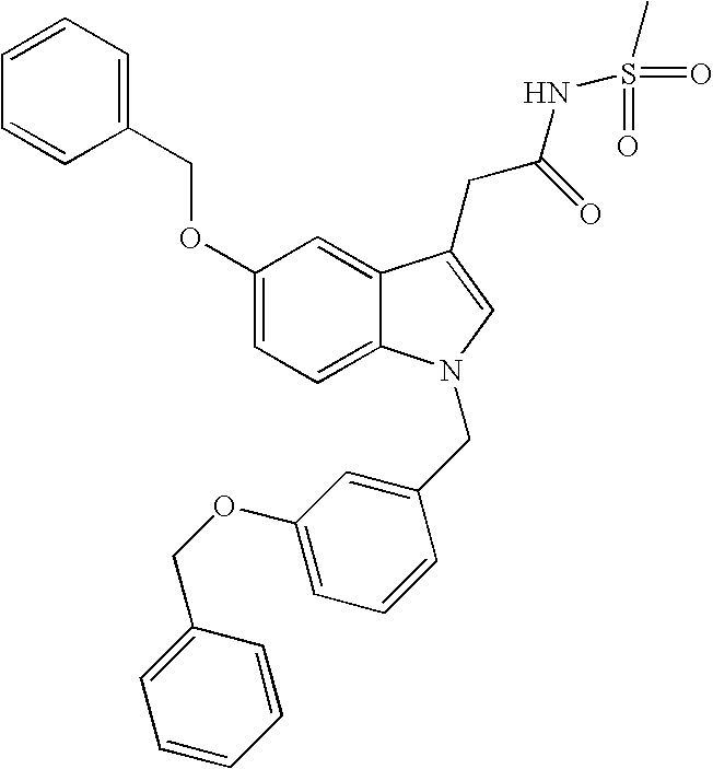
C1(OCC2=CC=CC=C2)=CC=C2C(=C1)C(CC(=O)NS(C)(=O)=O)=CN2CC1=CC(OCC2=CC=CC=C2)=CC=C1
